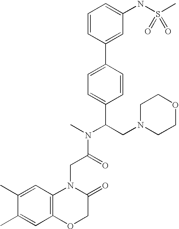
C1=C(C)C(C)=CC2=C1N(CC(N(C)C(C1=CC=C(C3=CC(NS(C)(=O)=O)=CC=C3)C=C1)CN1CCOCC1)=O)C(=O)CO2
